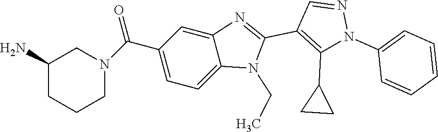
N1=CC(C2=NC3=CC(C(N4CC(N)CCC4)=O)=CC=C3N2CC)=C(C2CC2)N1C1=CC=CC=C1
